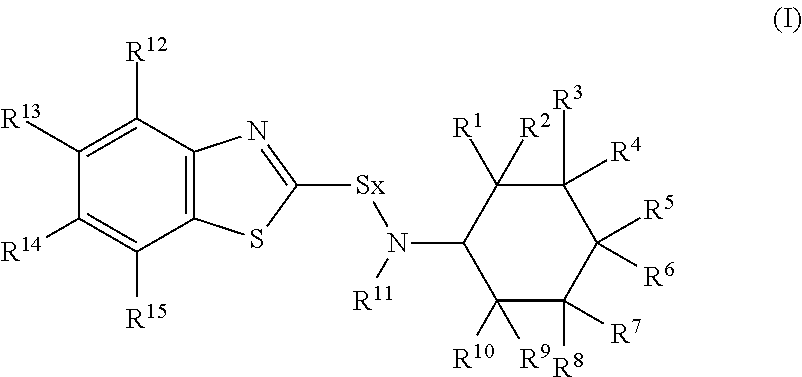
C12=C(C([R12])=C([R13])C([R14])=C1[R15])N=C([Sx]N(C1C([R9])([R10])C([R7])([R8])C([R5])([R6])C([R3])([R4])C1([R1])[R2])[R11])S2
